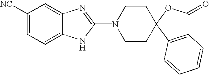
C1([NC])=CC=C2C(=C1)N=C(N1CCC3(CC1)C1=C(C(=O)O3)C=CC=C1)N2
